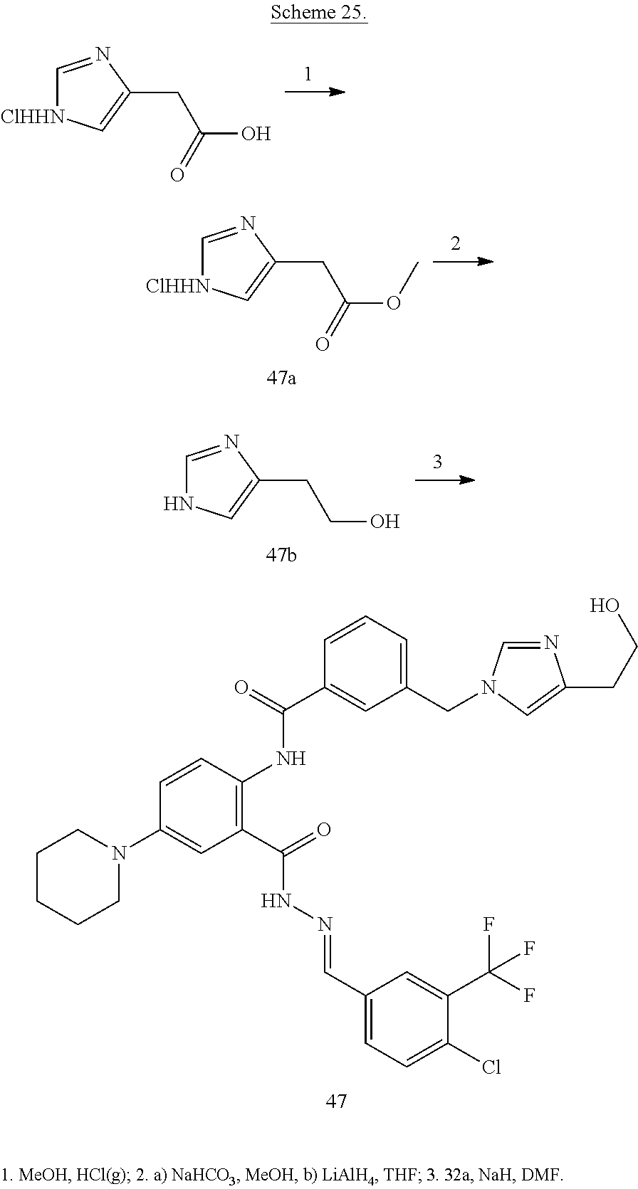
C1=NC(CC(O)=O)=C[ClHHN]1.C1=NC(CC(OC)=O)=C[ClHHN]1.C1=NC(CCO)=CN1.C1(CN2C=NC(CCO)=C2)=CC=CC(C(=O)NC2=C(C(=O)NN=CC3=CC=C(Cl)C(C(F)(F)F)=C3)C=C(N3CCCCC3)C=C2)=C1
